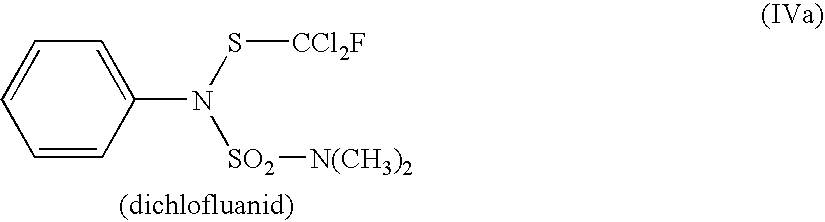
C1=CC(N(S[CCl2F])[SO2][N(CH3)2])=CC=C1
